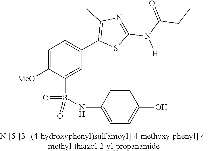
C1=C([OMe])C(S(NC2=CC=C(O)C=C2)(=O)=O)=CC(C2=C(C)N=C(N(C(=O)CC)[H])S2)=C1
